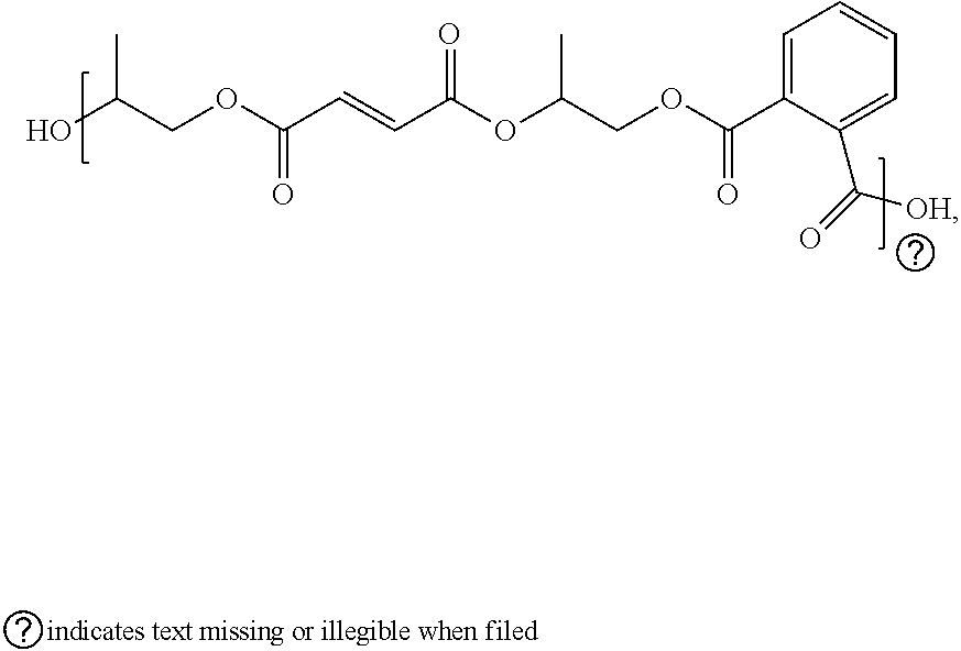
C(COC(C=CC(OC(COC(C1=CC=CC=C1C([OH])=O)=O)C)=O)=O)(O)C
